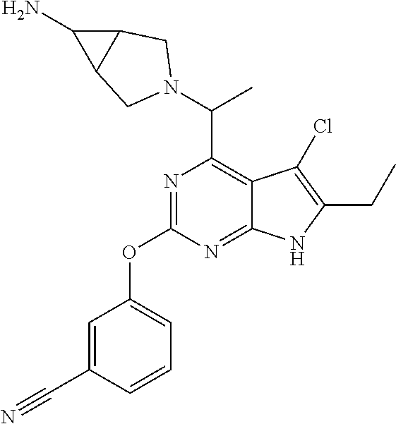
N1=C(OC2=CC=CC(C#N)=C2)N=C2C(=C1C(C)N1CC3C(C3N)C1)C(Cl)=C(CC)N2
